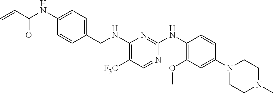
C1(NC(C=C)=O)=CC=C(CNC2=C([F3C])C=NC(NC3=C(OC)C=C(N4CCN(C)CC4)C=C3)=N2)C=C1
